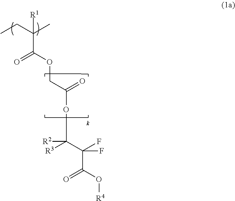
C(C(CC)(C)[R1])(OCC(OC([R3])(C(F)(F)C(O[R4])=O)[R2])=O)=O
